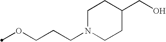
O(CCCN1CCC(CO)CC1)C
